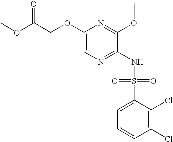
C1(OCC(=O)OC)=CN=C(NS(C2=CC=CC(Cl)=C2Cl)(=O)=O)C(OC)=N1
